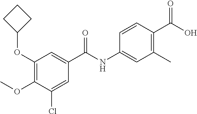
COC1=C(OC2CCC2)C=C(C(NC2=CC(C)=C(C(O)=O)C=C2)=O)C=C1Cl
